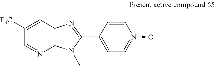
C1=C([F3C])C=NC2=C1N=C(C1=CC=N(->O)C=C1)N2C
